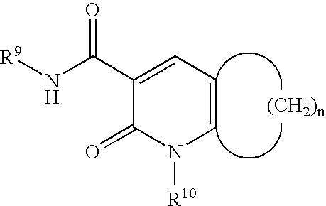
C1(C(N[R9])=O)=CC=CN([R10])C1=O
